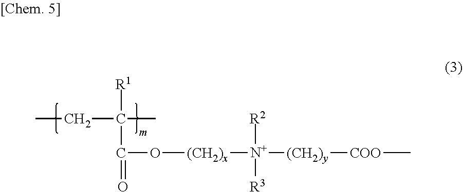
[R1]C(CC)(C)C(O[(CH2)x][N+]([R2])([R3])[(CH2)y][COO]C)=O
